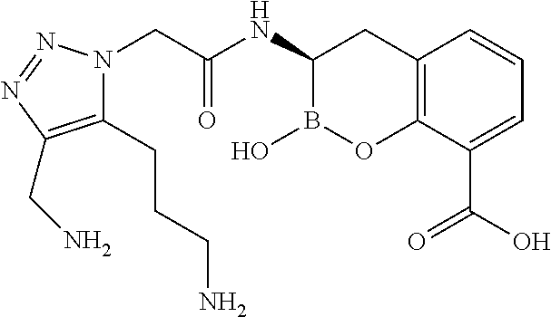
C12=C(C(C(O)=O)=CC=C1)OB(O)C(NC(CN1C(CCCN)=C(CN)N=N1)=O)C2
